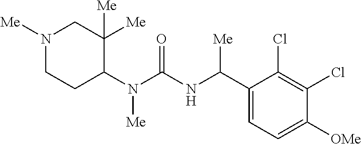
N1([Me])CCC(N(C(=O)NC(C2=CC=C([OMe])C(Cl)=C2Cl)[Me])[Me])C([Me])([Me])C1
